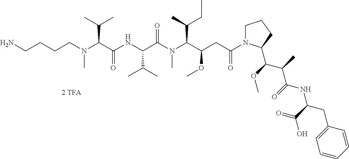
C(N)CCCN(C(C(NC(C(N(C(C(CC(N1CCCC1C(OC)C(C)C(NC(CC1=CC=CC=C1)C(=O)O)=O)=O)OC)C(C)CC)C)=O)C(C)C)=O)C(C)C)C
